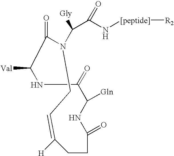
C1(=O)C([Val])NCC(=O)C([Gln])NC(=O)CCC([H])=CCN1C([Gly])C(N[[peptide]][R2])=O
